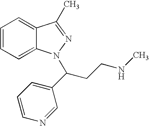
C1=CC=C2C(=C1)C(C)=NN2C(CCNC)C1=CC=CN=C1
